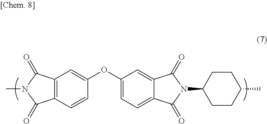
N1(C2CCC(C)CC2)C(=O)C2=CC(OC3=CC4=C(C=C3)C(=O)N(C)C4=O)=CC=C2C1=O
